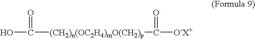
OC([(CH2)n(OC2H4)mO(CH2)p]C([O-X+])=O)=O
